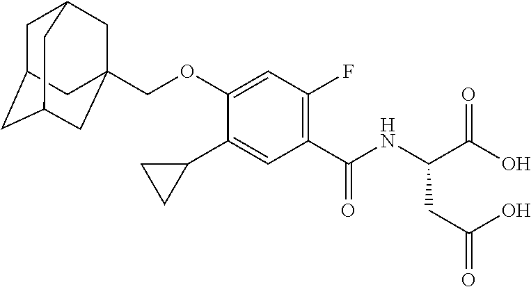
C1C2CC3CC(COC4=CC(F)=C(C(=O)NC(C(O)=O)CC(=O)O)C=C4C4CC4)(CC1C3)C2
